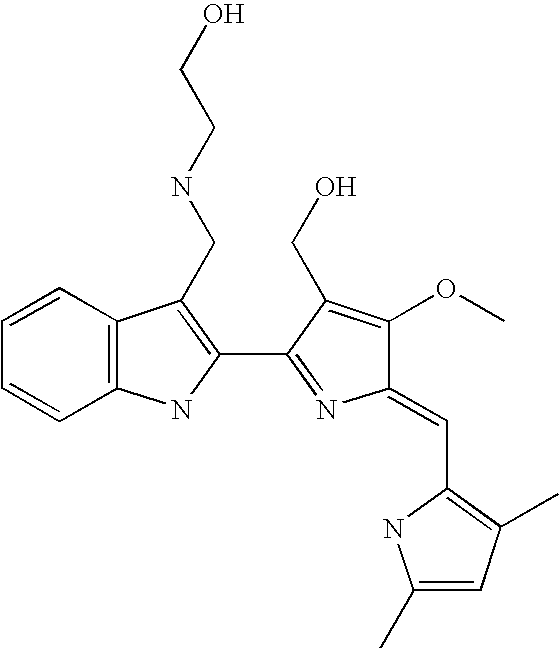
C1=CC2=C(C=C1)NC(C1=NC(=CC3=C(C)C=C(C)N3)C(OC)=C1CO)=C2CNCCO
